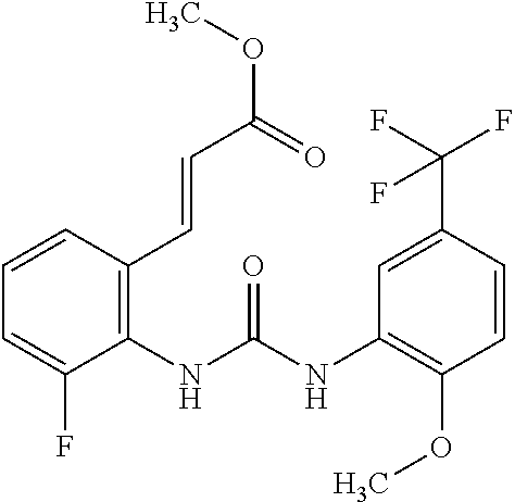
C1=CC(C=CC(OC)=O)=C(NC(NC2=C(OC)C=CC(C(F)(F)F)=C2)=O)C(F)=C1
